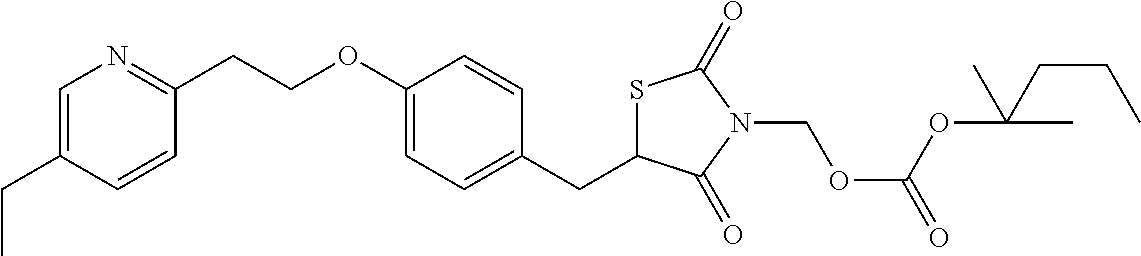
C1=C(CC)C=CC(CCOC2=CC=C(CC3SC(=O)N(COC(=O)OC(C)(C)CCC)C3=O)C=C2)=N1
